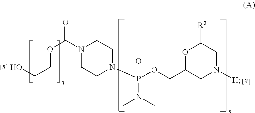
O=C(N1CCN(P(OCC2CN([H])CC([R2])O2)(=O)N(C)C)CC1)OCCO
